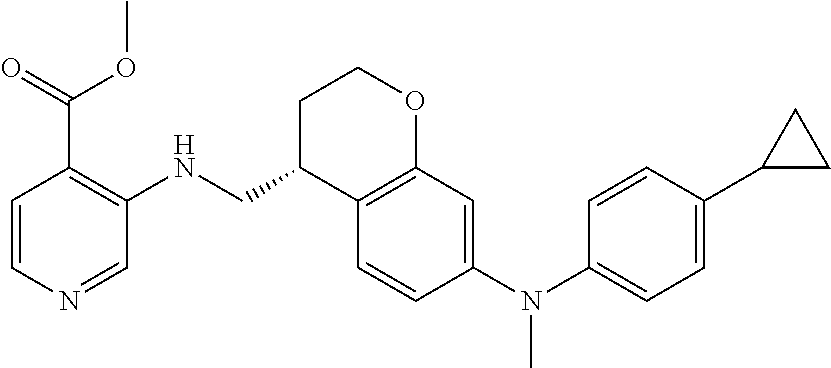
C1=CC(C2CC2)=CC=C1N(C1=CC2=C(C=C1)C(CNC1=C(C(=O)OC)C=CN=C1)CCO2)C
